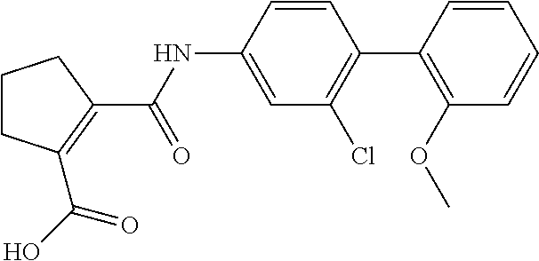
C1CCC(C(NC2=CC(Cl)=C(C3=C(OC)C=CC=C3)C=C2)=O)=C1C(O)=O
